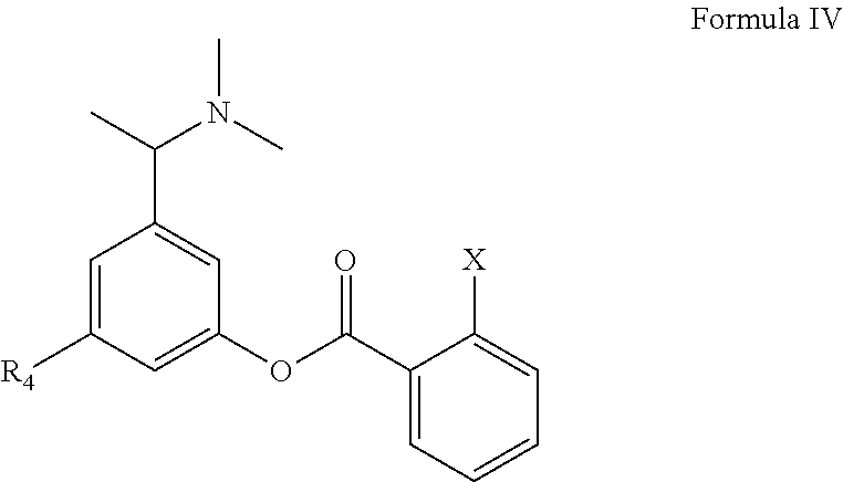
C1=C([R4])C=C(OC(C2=CC=CC=C2[X])=O)C=C1C(C)N(C)C
